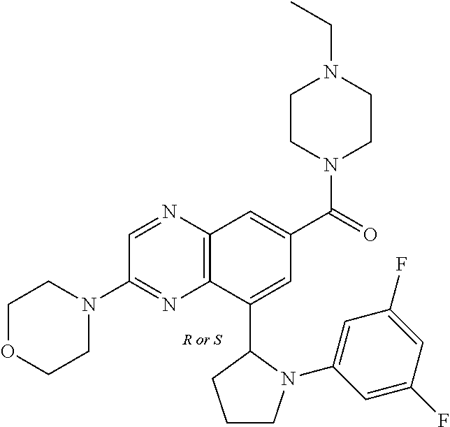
C1=NC2=C(N=C1N1CCOCC1)C(C1CCCN1C1=CC(F)=CC(F)=C1)=CC(C(=O)N1CCN(CC)CC1)=C2
